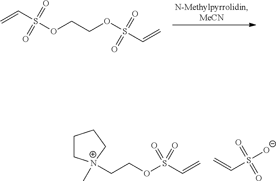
O(CCOS(C=C)(=O)=O)S(C=C)(=O)=O.C1C[N+](C)(CCOS(C=C)(=O)=O)CC1.C(S([O-])(=O)=O)=C
